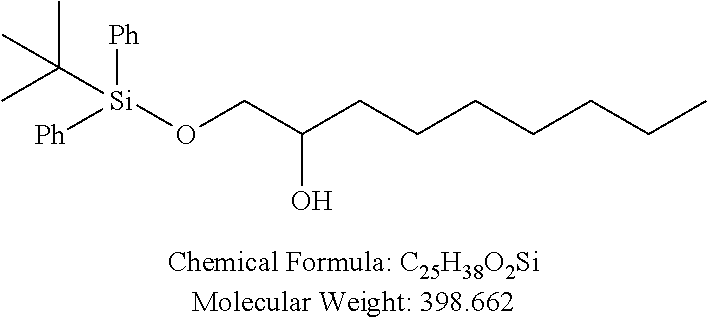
[Ph][Si]([Ph])(OCC(CCCCCCC)O)C(C)(C)C
